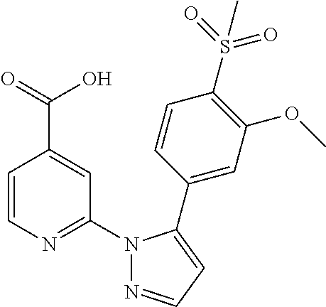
C1=CN=C(N2N=CC=C2C2=CC(OC)=C(S(C)(=O)=O)C=C2)C=C1C(=O)O
